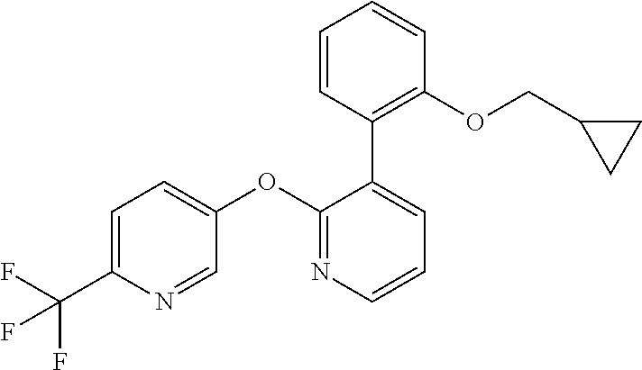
C1=C(C(F)(F)F)N=CC(OC2=NC=CC=C2C2=C(OCC3CC3)C=CC=C2)=C1
